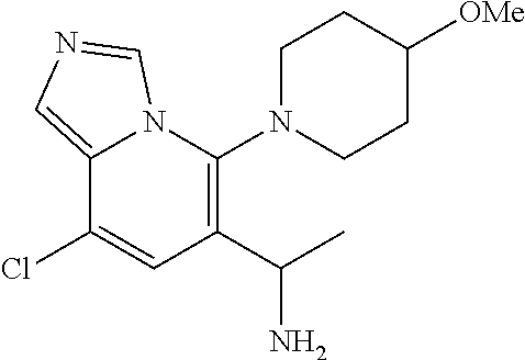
C12=CN=CN1C(N1CCC([OMe])CC1)=C(C(C)N)C=C2Cl
